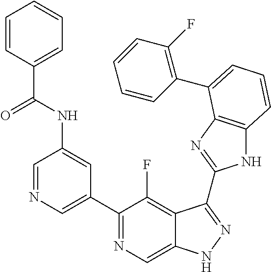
C1=NC=C(C2=NC=C3C(=C2F)C(C2=NC4=C(N2)C=CC=C4C2=C(F)C=CC=C2)=NN3)C=C1NC(C1=CC=CC=C1)=O
